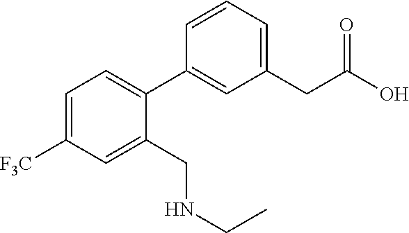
C1=C([F3C])C=C(CNCC)C(C2=CC(CC(O)=O)=CC=C2)=C1
